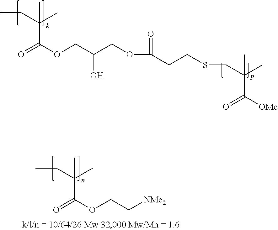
CCC(C)(C)C(=O)OCC(O)COC(=O)CCSCC(C)(C)C(=O)[OMe].CCC(C)(C)C(=O)OCC[NMe2]
